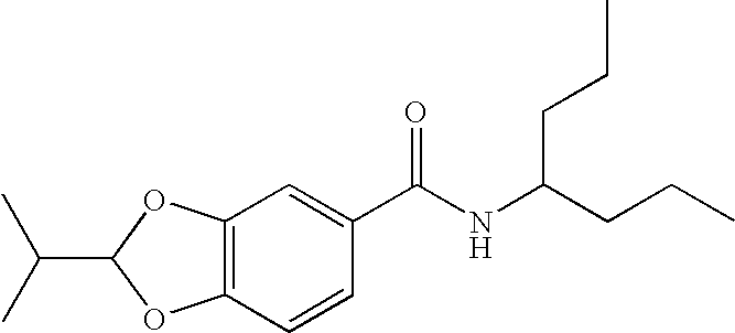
C12=C(C=CC(C(NC(CCC)CCC)=O)=C1)OC(C(C)C)O2
